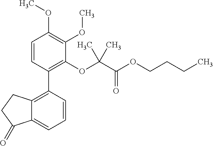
C12=C(C3=C(OC(C(OCCCC)=O)(C)C)C(OC)=C(OC)C=C3)C=CC=C1C(=O)CC2
